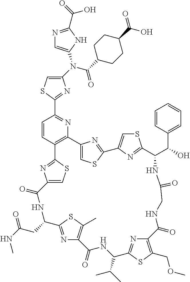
C1(N(C(=O)C2CCC(C(O)=O)CC2)C2=CN=C(C(O)=O)N2)=CSC(C2=NC3=C(C=C2)C2=NC(=CS2)C(=O)NC(CC(NC)=O)C2=NC(=C(C)S2)C(=O)NC(C(C)C)C2=NC(=C(COC)S2)C(=O)NCC(=O)NC(C(C2=CC=CC=C2)O)C2=NC(=CS2)C2=NC3=CS2)=N1
